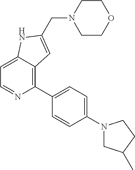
C1=C2C(=C(C3=CC=C(N4CC(C)CC4)C=C3)N=C1)C=C(CN1CCOCC1)N2
